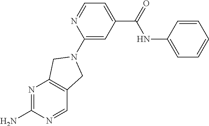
N1=C(N)N=CC2=C1CN(C1=CC(C(NC3=CC=CC=C3)=O)=CC=N1)C2
